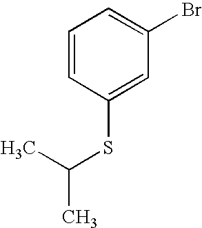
C1=CC(SC(C)C)=CC(Br)=C1
